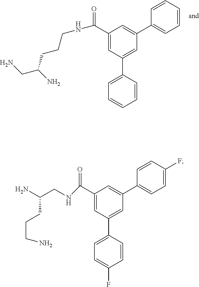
NC(CNC(C1=CC(C2=CC=C(F)C=C2)=CC(C2=CC=C(F)C=C2)=C1)=O)CCCN.C(C1=CC(C2=CC=CC=C2)=CC(C2=CC=CC=C2)=C1)(=O)NCCCC(CN)N
